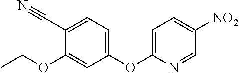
C1(OC2=CC=C([NO2])C=N2)=CC=C(C#N)C(OCC)=C1
